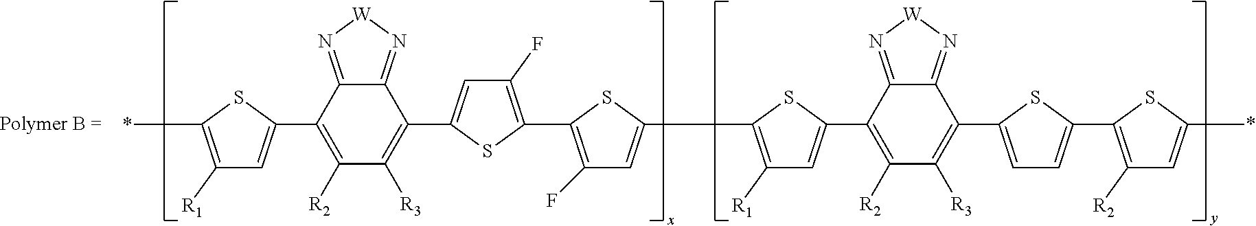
C1([R2])=C(C2=CC([R1])=C(C)S2)C2=N[W]N=C2C(C2=CC(F)=C(C3=C(F)C=C(C4=C([R1])C=C(C5=C([R2])C([R3])=C(C6=CC=C(C7=C([R2])C=C(C)S7)S6)C6=N[W]N=C65)S4)S3)S2)=C1[R3]
